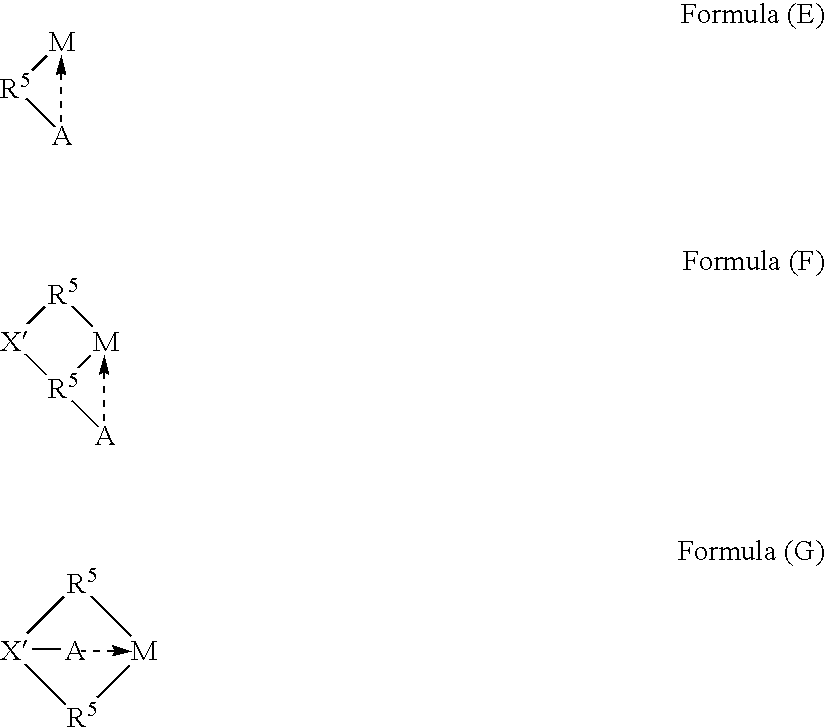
[M]1[R5][X][R5]1[A].[R5]1[M][R5][X]1[A].[A][R5][M]
